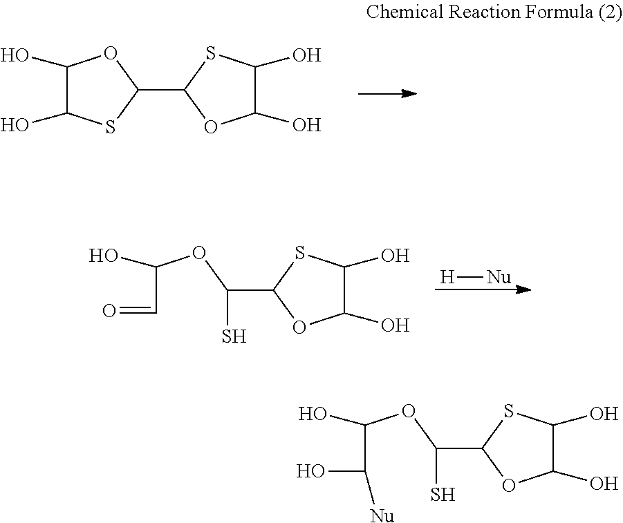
C1(C2OC(O)C(O)S2)OC(O)C(O)S1.[H][Nu].C(C1OC(O)C(O)S1)(OC(C=O)O)S.C(C1OC(O)C(O)S1)(OC(C(O)[Nu])O)S
